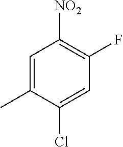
C1=C(C)C(Cl)=CC(F)=C1[NO2]
